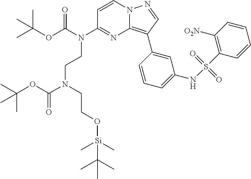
C1=CN2C(=C(C3=CC(NS(=O)(=O)C4=C([O2N])C=CC=C4)=CC=C3)C=N2)N=C1N(CCN(CCO[Si](C)(C)C(C)(C)C)C(OC(C)(C)C)=O)C(OC(C)(C)C)=O
